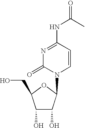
C1(O)C(O)C(N2C=CC(NC(=O)C)=NC2=O)OC1CO
